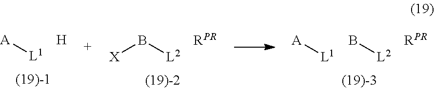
[L1][A].[RPR].B[L2].[X]B[L2].[RPR].[A][L1].[H]
